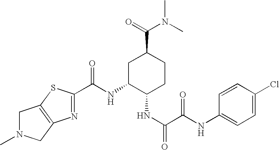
C(NC1C(NC(C(=O)NC2=CC=C(Cl)C=C2)=O)CCC(C(N(C)C)=O)C1)(=O)C1=NC2=C(S1)CN(C)C2
